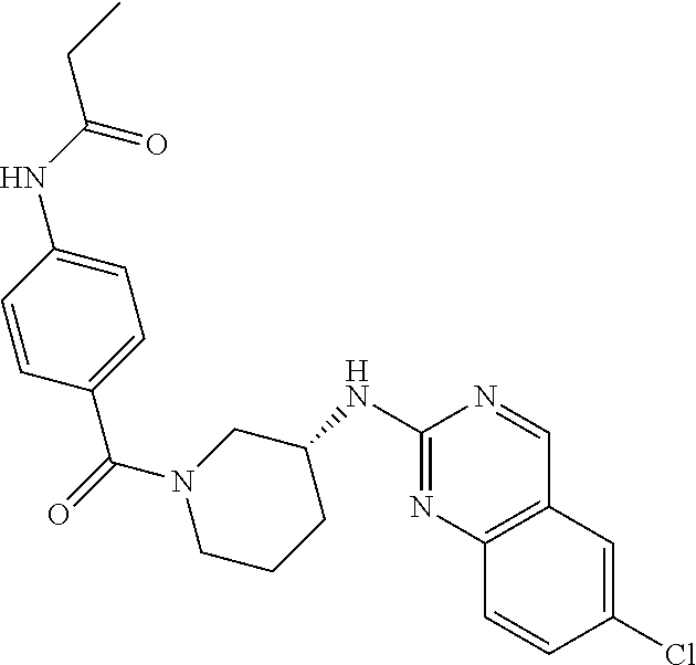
C1(NC2CN(C(C3=CC=C(NC(CC)=O)C=C3)=O)CCC2)=NC2=C(C=N1)C=C(Cl)C=C2
